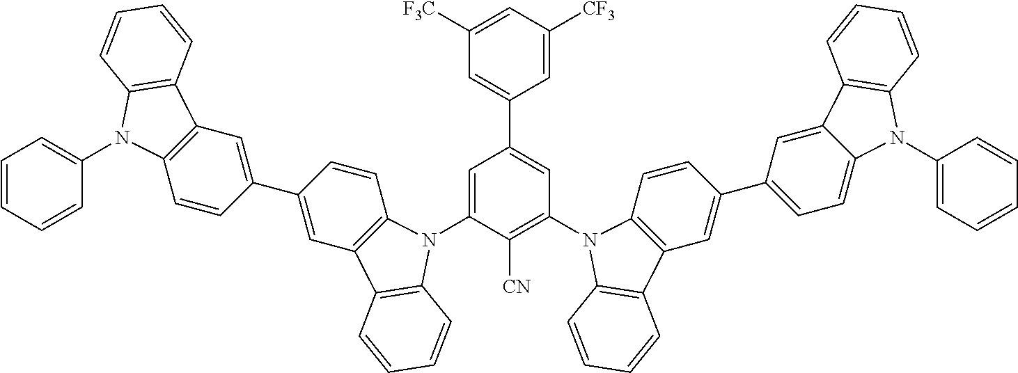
[CN]C1=C(N2C3=C(C=C(C4=CC=C5C(=C4)C4=C(N5C5=CC=CC=C5)C=CC=C4)C=C3)C3=C2C=CC=C3)C=C(C2=CC([F3C])=CC([CF3])=C2)C=C1N1C2=C(C=C(C3=CC4=C(C=C3)N(C3=CC=CC=C3)C3=C4C=CC=C3)C=C2)C2=C1C=CC=C2
